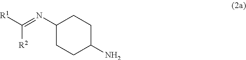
C([R2])([R1])=NC1CCC(N)CC1
